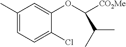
C1(C)=CC=C(Cl)C(OC([CO2Me])C(C)C)=C1
